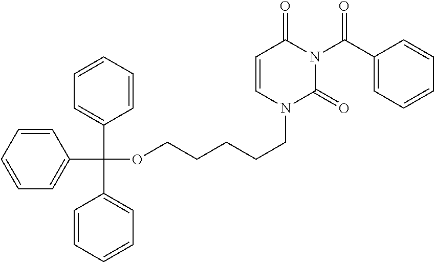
C1=CC=CC(C(C2=CC=CC=C2)(C2=CC=CC=C2)OCCCCCN2C(=O)N(C(C3=CC=CC=C3)=O)C(=O)C=C2)=C1
